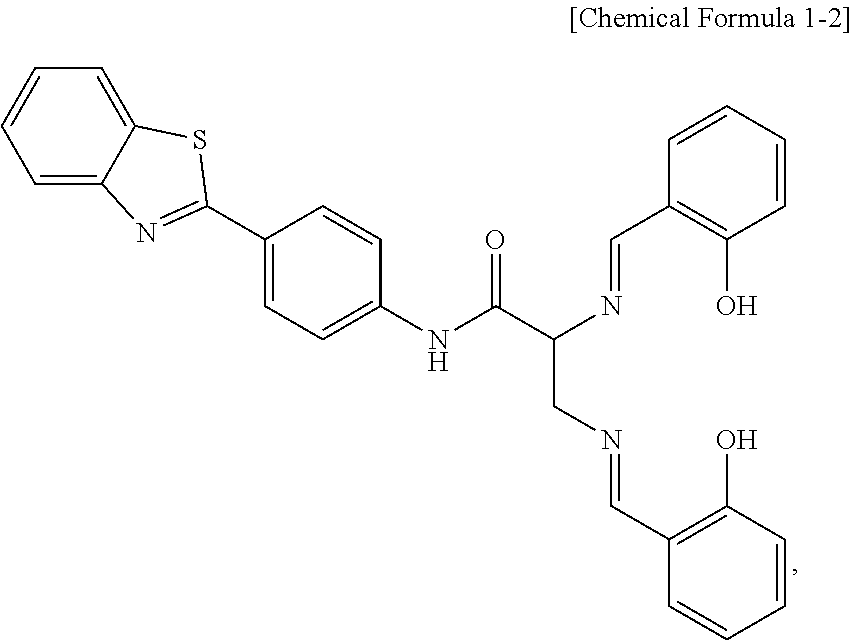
C1(C2=NC3=CC=CC=C3S2)=CC=C(NC(C(N=CC2=C(O)C=CC=C2)CN=CC2=C(O)C=CC=C2)=O)C=C1
